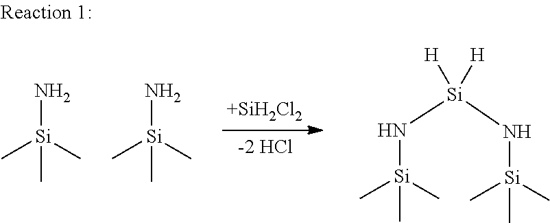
N[Si](C)(C)C.N[Si](C)(C)C.N([Si](C)(C)C)[Si](N[Si](C)(C)C)([H])[H].[+SiH2Cl2]
